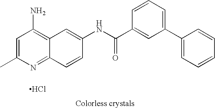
Cl.C12=NC(C)=CC(N)=C1C=C(NC(C1=CC(C3=CC=CC=C3)=CC=C1)=O)C=C2
